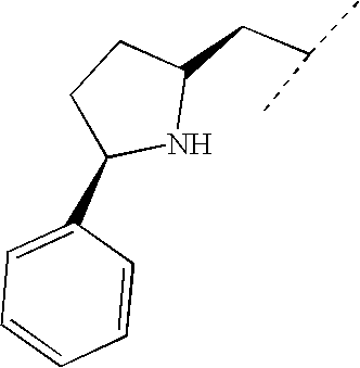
C1=CC=CC(C2NC(CC(C)C)CC2)=C1
